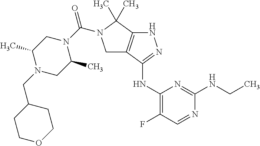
C1(NC2=NNC3=C2CN(C(N2CC(C)N(CC4CCOCC4)CC2C)=O)C3(C)C)=C(F)C=NC(NCC)=N1
